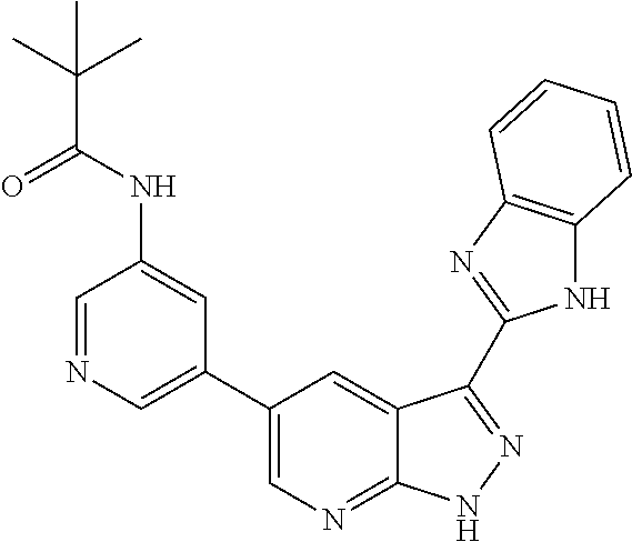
N1C2=C(N=C1C1=NNC3=NC=C(C4=CN=CC(NC(C(C)(C)C)=O)=C4)C=C31)C=CC=C2
